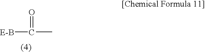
[E-B]C(C)=O
